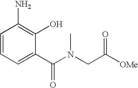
C1=CC=C(C(N(C)CC([OMe])=O)=O)C(O)=C1N
